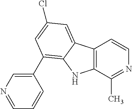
C12=C(C(C)=NC=C1)NC1=C(C3=CN=CC=C3)C=C(Cl)C=C21
